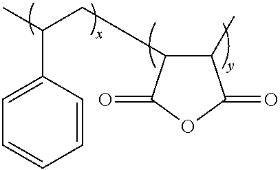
C1=C(C(C)CC2C(C)C(=O)OC2=O)C=CC=C1
